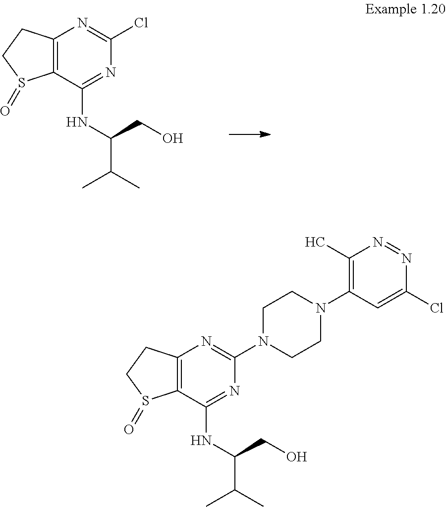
C12=C(C(NC(CO)C(C)C)=NC(Cl)=N1)S(=O)CC2.C12=C(C(NC(CO)C(C)C)=NC(N3CCN(C4=C(C)N=NC(Cl)=C4)CC3)=N1)S(=O)CC2
